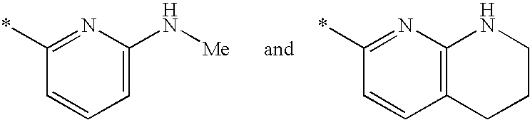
C1=C(N[Me])N=C(*)C=C1.C12=C(N=C(*)C=C1)NCCC2
